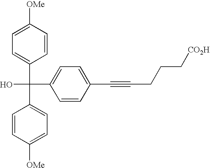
C1=CC([OMe])=CC=C1C(C1=CC=C([OMe])C=C1)(O)C1=CC=C(C#CCCC[CO2H])C=C1
